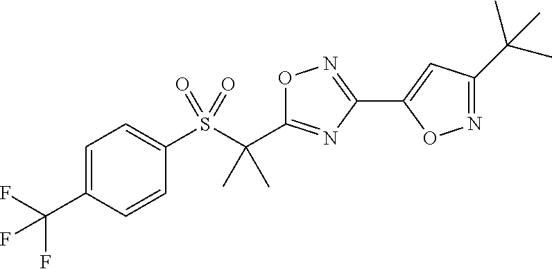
S(C(C)(C)C1=NC(C2=CC(C(C)(C)C)=NO2)=NO1)(=O)(=O)C1=CC=C(C(F)(F)F)C=C1
